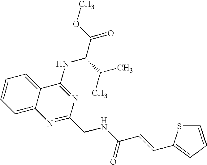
C12=CC=CC=C1C(NC(C(=O)OC)C(C)C)=NC(CNC(C=CC1=CC=CS1)=O)=N2
